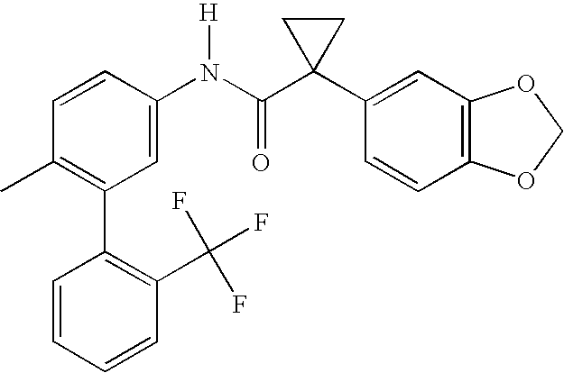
C1(N(C(C2(C3=CC4=C(C=C3)OCO4)CC2)=O)[H])=CC(C2=C(C(F)(F)F)C=CC=C2)=C(C)C=C1
